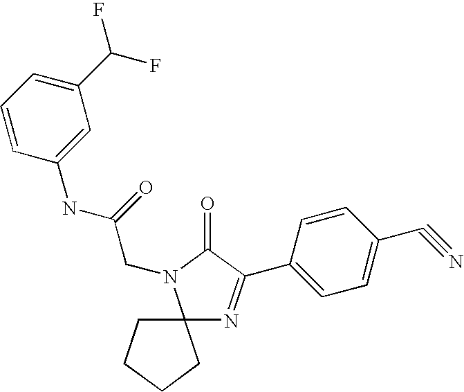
C12(N=C(C3=CC=C(C#N)C=C3)C(=O)N1CC(NC1=CC(C(F)F)=CC=C1)=O)CCCC2
